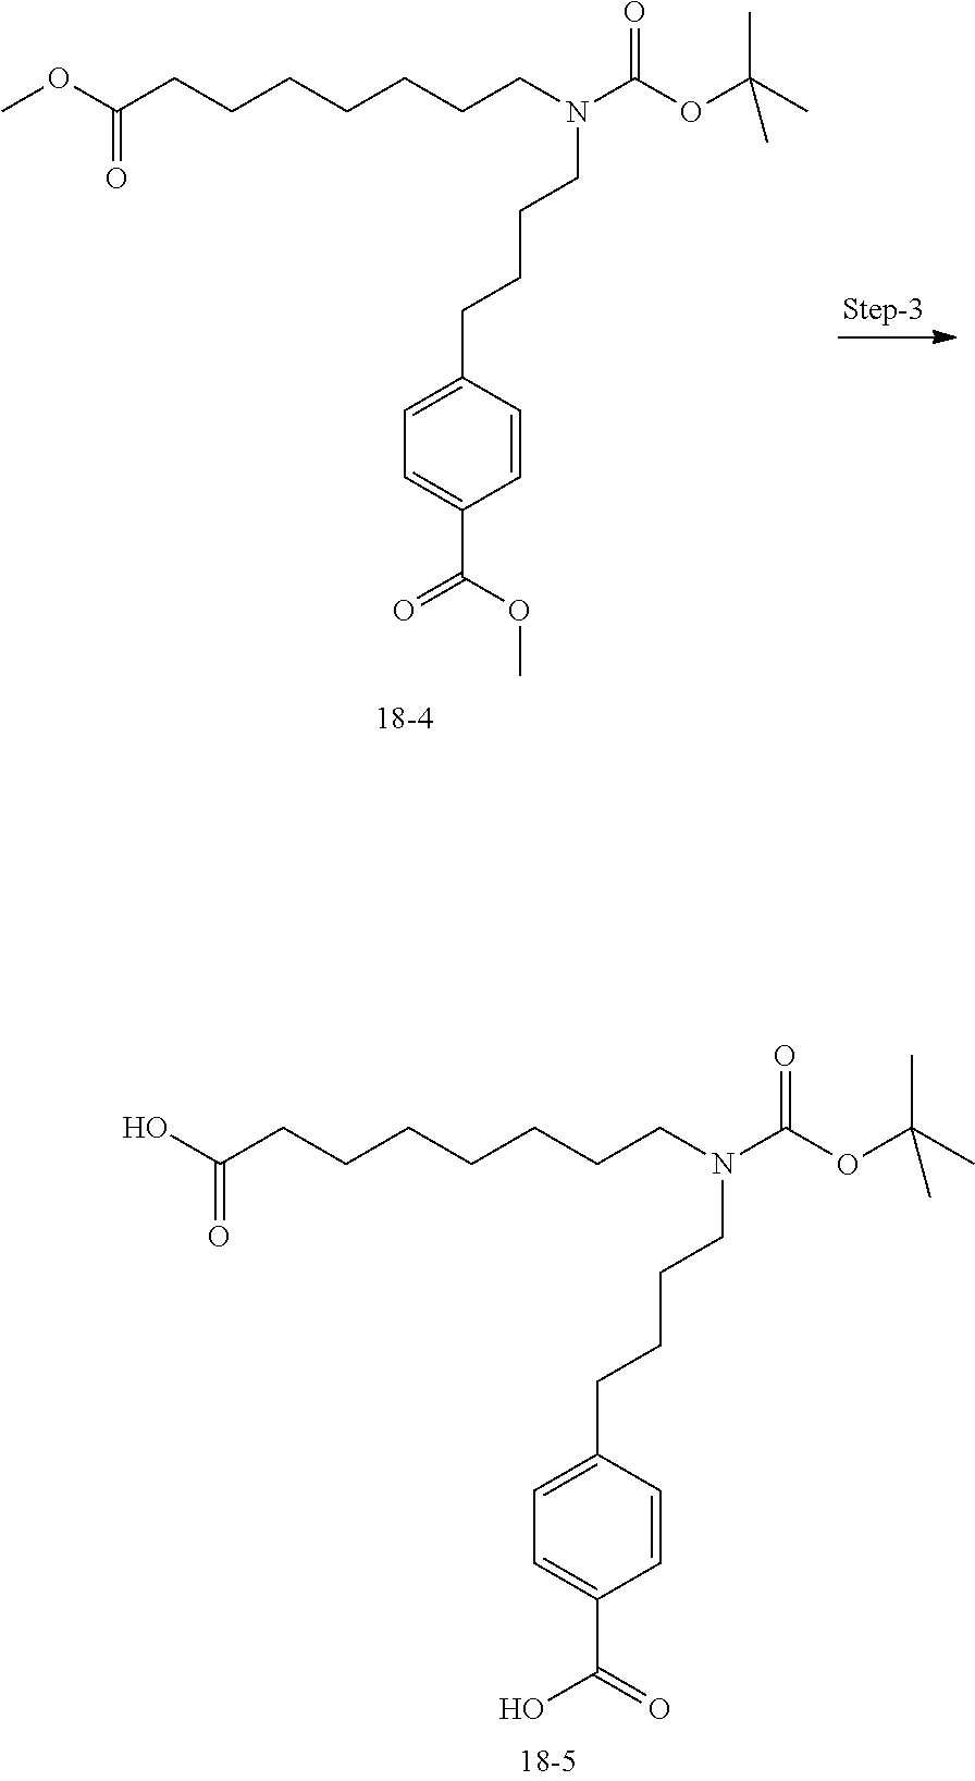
OC(CCCCCCCN(CCCCC1=CC=C(C(O)=O)C=C1)C(OC(C)(C)C)=O)=O.COC(CCCCCCCN(CCCCC1=CC=C(C(OC)=O)C=C1)C(OC(C)(C)C)=O)=O
